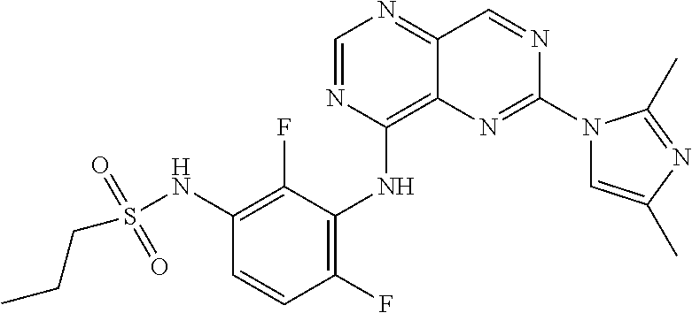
C1=NC(NC2=C(F)C=CC(NS(CCC)(=O)=O)=C2F)=C2C(=N1)C=NC(N1C=C(C)N=C1C)=N2
